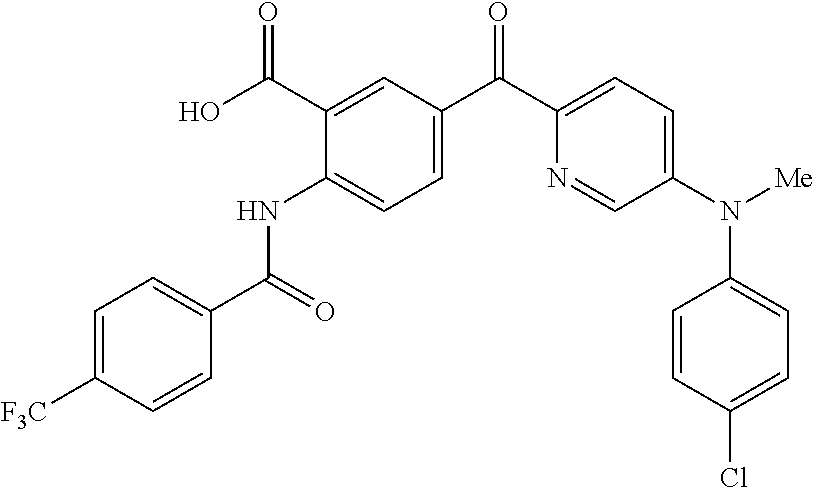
C1=C(C(O)=O)C(NC(=O)C2=CC=C([F3C])C=C2)=CC=C1C(C1=CC=C(N([Me])C2=CC=C(Cl)C=C2)C=N1)=O
